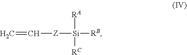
C=C[Z][Si]([RB])([RA])[RC]
